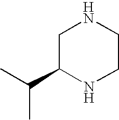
C1C(C(C)C)NCCN1
